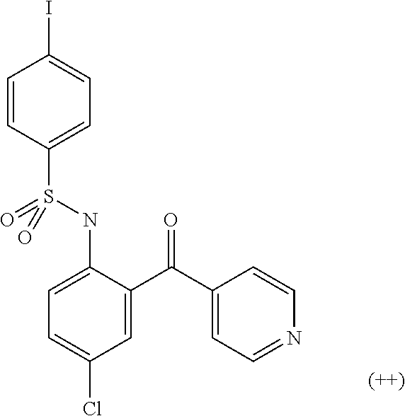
C1=CC(S(NC2=CC=C(Cl)C=C2C(C2=CC=NC=C2)=O)(=O)=O)=CC=C1I
